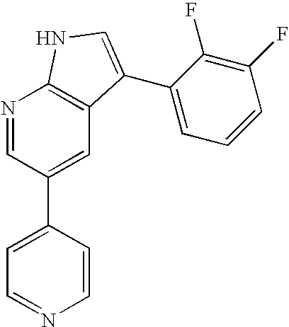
C1=CC(C2=CC3=C(N=C2)NC=C3C2=CC=CC(F)=C2F)=CC=N1
